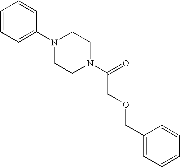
C1=CC=C(N2CCN(C(=O)COCC3=CC=CC=C3)CC2)C=C1
